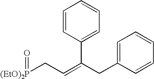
[(EtO)2P](CC=C(CC1=CC=CC=C1)C1=CC=CC=C1)=O
